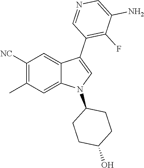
C1([NC])=C(C)C=C2C(=C1)C(C1=C(F)C(N)=CN=C1)=CN2C1CCC(O)CC1
